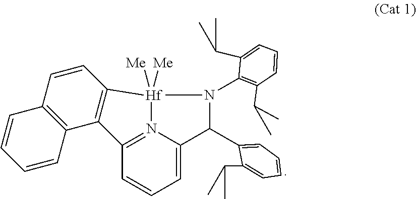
N12=C3C=CC=C1C(C1=CC=CC=C1C(C)C)N(C1=C(C(C)C)C=CC=C1C(C)C)[Hf]2([Me])([Me])C1=C3C2=C(C=C1)C=CC=C2
